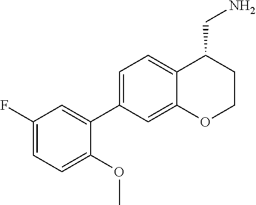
C1(C2=CC=C3C(=C2)OCCC3CN)=CC(F)=CC=C1OC
